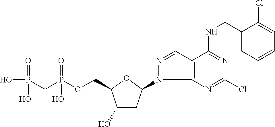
C1(O)CC(N2C3=C(C=N2)C(NCC2=CC=CC=C2Cl)=NC(Cl)=N3)OC1COP(CP(O)(=O)O)(=O)O
